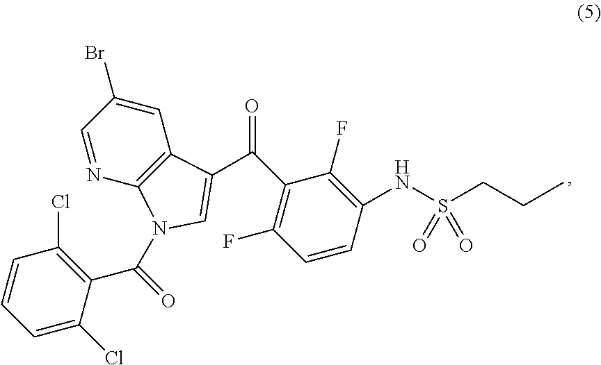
C1=NC2=C(C=C1Br)C(C(C1=C(F)C=CC(NS(CCC)(=O)=O)=C1F)=O)=CN2C(C1=C(Cl)C=CC=C1Cl)=O
